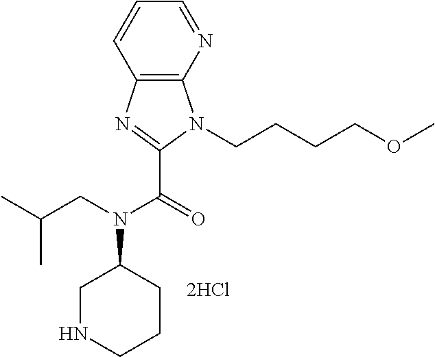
C12=C(N=CC=C1)N(CCCCOC)C(C(=O)N(CC(C)C)C1CNCCC1)=N2
